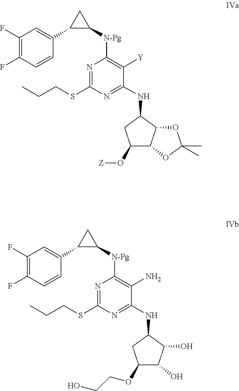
C1(F)=C(F)C=CC(C2C([N-Pg]C3=C([Y])C(NC4CC(O[Z])C5C4OC(C)(C)O5)=NC(SCCC)=N3)C2)=C1.C1(F)=C(F)C=CC(C2C([N-Pg]C3=C(N)C(NC4CC(OCCO)C(O)C4O)=NC(SCCC)=N3)C2)=C1
